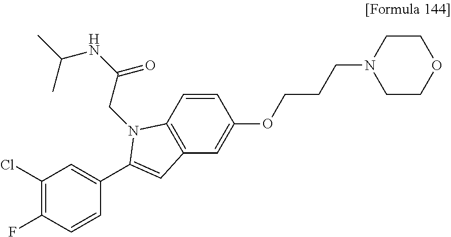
C1(Cl)=C(F)C=CC(C2=CC3=C(C=CC(OCCCN4CCOCC4)=C3)N2CC(=O)NC(C)C)=C1
